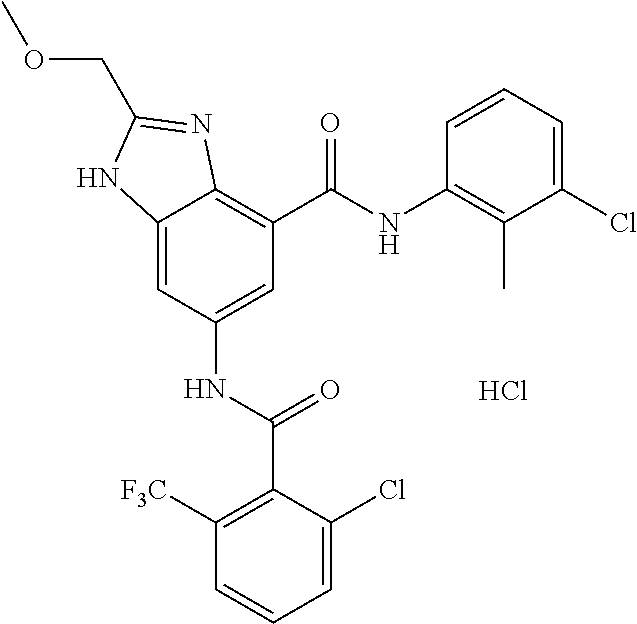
C12=CC(NC(C3=C([F3C])C=CC=C3Cl)=O)=CC(C(NC3=C(C)C(Cl)=CC=C3)=O)=C1N=C(COC)N2.Cl
